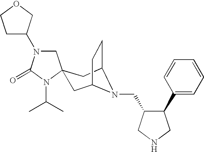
C1N(C2CCOC2)C(=O)N(C(C)C)C12CC1CCC(C2)N1CC1C(C2=CC=CC=C2)CNC1
